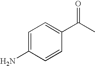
C1=C(N)C=CC(C(C)=O)=C1
